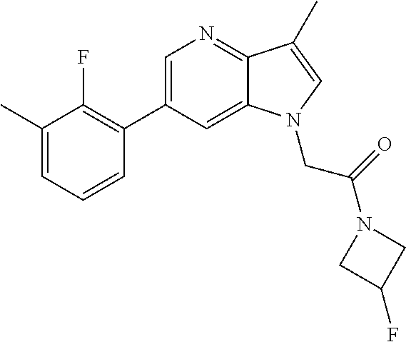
C1=C(C2=C(F)C(C)=CC=C2)C=C2C(=N1)C(C)=CN2CC(N1CC(F)C1)=O
